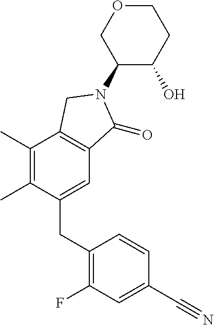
C1(N2C(=O)C3=C(C(C)=C(C)C(CC4=C(F)C=C(C#N)C=C4)=C3)C2)C(O)CCOC1
